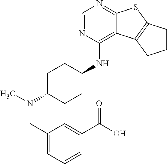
C1=NC(NC2CCC(N(CC3=CC=CC(C(O)=O)=C3)C)CC2)=C2C(=N1)SC1=C2CCC1
